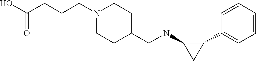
N1(CCCC(O)=O)CCC(CNC2CC2C2=CC=CC=C2)CC1
